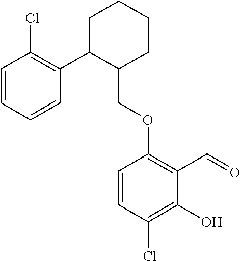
C1C(C2=C(Cl)C=CC=C2)C(COC2=C(C=O)C(O)=C(Cl)C=C2)CCC1
